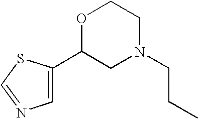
C1(C2=CN=CS2)CN(CCC)CCO1
